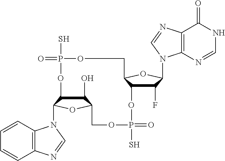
C1(O)C2C(N3C4=C(C=CC=C4)N=C3)OC1COP(S)(=O)OC1C(F)C(N3C4=C(C(=O)NC=N4)N=C3)OC1COP(S)(=O)O2
